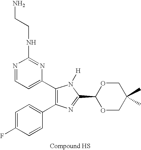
C1=C(F)C=CC(C2=C(C3=CC=NC(NCCN)=N3)N([H])C(C3OCC(C)(C)CO3)=N2)=C1
